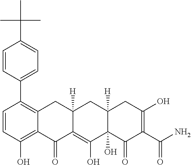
C1=CC(O)=C2C(=C1C1=CC=C(C(C)(C)C)C=C1)CC1([H])C(=C(O)C3(O)C([H])(C1)CC(O)=C(C(N)=O)C3=O)C2=O
